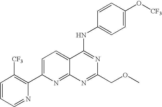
C1=CC=NC(C2=CC=C3C(=N2)N=C(COC)N=C3NC2=CC=C(O[CF3])C=C2)=C1[CF3]
